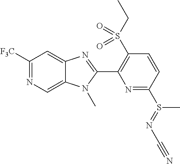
C1([F3C])=NC=C2C(=C1)N=C(C1=C(S(CC)(=O)=O)C=CC(S(C)=NC#N)=N1)N2C
